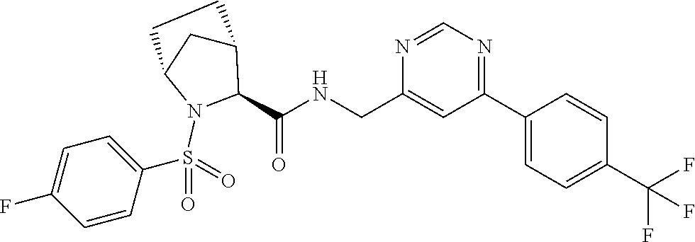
N1=C(C2=CC=C(C(F)(F)F)C=C2)C=C(CNC(=O)C2C3CC(N2S(C2=CC=C(F)C=C2)(=O)=O)CC3)N=C1
